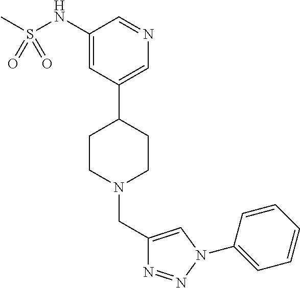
C1(NS(C)(=O)=O)=CC(C2CCN(CC3=CN(C4=CC=CC=C4)N=N3)CC2)=CN=C1
